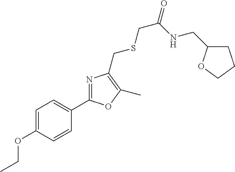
C1=C(OCC)C=CC(C2=NC(CSCC(=O)NCC3CCCO3)=C(C)O2)=C1
